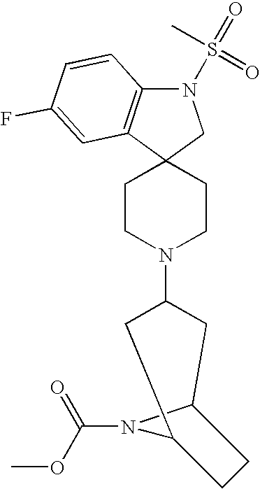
N1(S(=O)(C)=O)C2=C(C3(C1)CCN(C1CC4N(C(OC)=O)C(C1)CC4)CC3)C=C(F)C=C2
